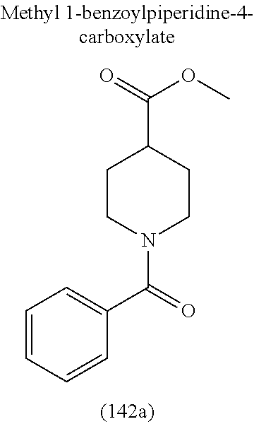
C1=CC=CC(C(N2CCC(C(=O)OC)CC2)=O)=C1
